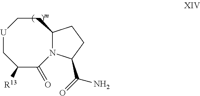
[U]1CC([R13])C(=O)N2C(CC1)CCC2C(N)=O
